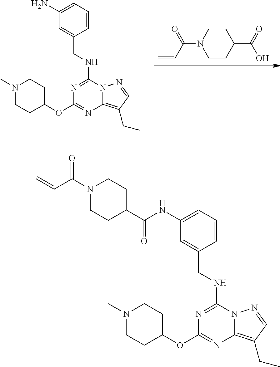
C1CC(C(=O)O)CCN1C(C=C)=O.N1=C(NCC2=CC(N)=CC=C2)N2C(=C(CC)C=N2)N=C1OC1CCN(C)CC1.N1=C(NCC2=CC(NC(C3CCN(C(=O)C=C)CC3)=O)=CC=C2)N2C(=C(CC)C=N2)N=C1OC1CCN(C)CC1
